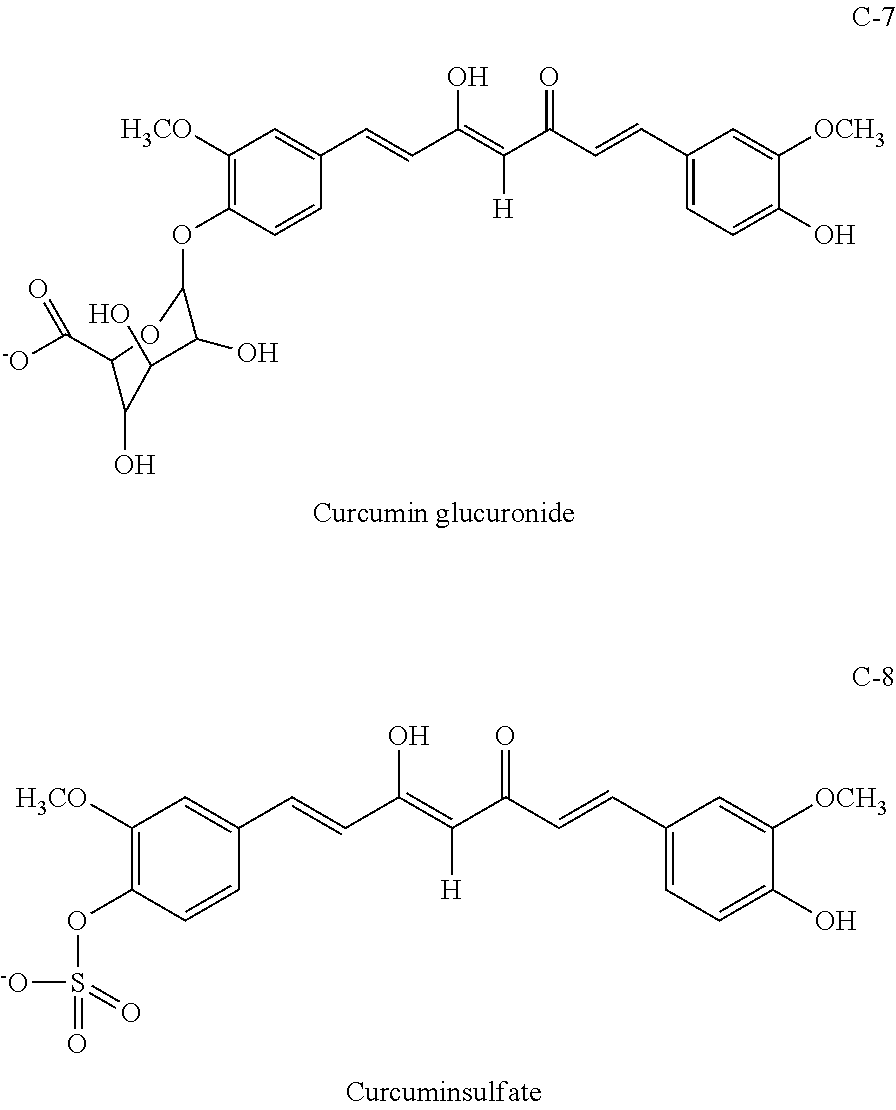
C1([H3CO])=C(OS(=O)(=O)[-O])C=CC(C=CC(=C(C(C=CC2=CC=C(O)C([OCH3])=C2)=O)[H])O)=C1.C1([H3CO])=C(OC2C(O)C(O)C(O)C(C([-O])=O)O2)C=CC(C=CC(=C(C(C=CC2=CC=C(O)C([OCH3])=C2)=O)[H])O)=C1
